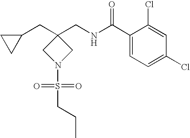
C(NC(C1=CC=C(Cl)C=C1Cl)=O)C1(CC2CC2)CN(S(CCC)(=O)=O)C1
